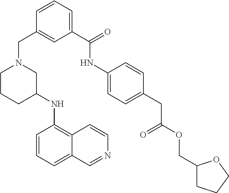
C1(NC2=C3C(=CC=C2)C=NC=C3)CN(CC2=CC(C(=O)NC3=CC=C(CC(OCC4CCCO4)=O)C=C3)=CC=C2)CCC1
